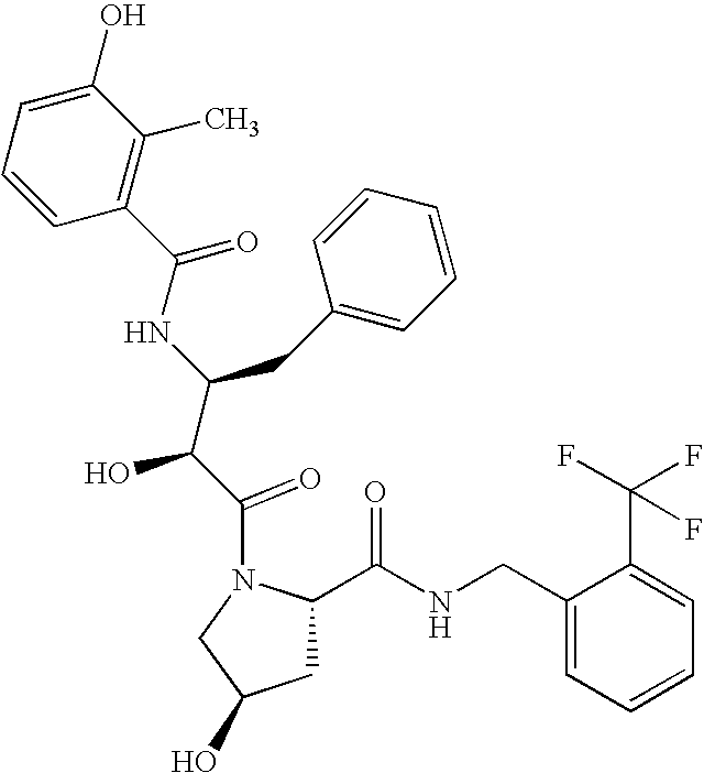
C1=CC(C(=O)NC(C(C(=O)N2CC(O)CC2C(NCC2=CC=CC=C2C(F)(F)F)=O)O)CC2=CC=CC=C2)=C(C)C(O)=C1
